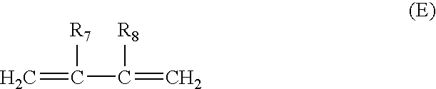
[R7]C(=C)C([R8])=C
